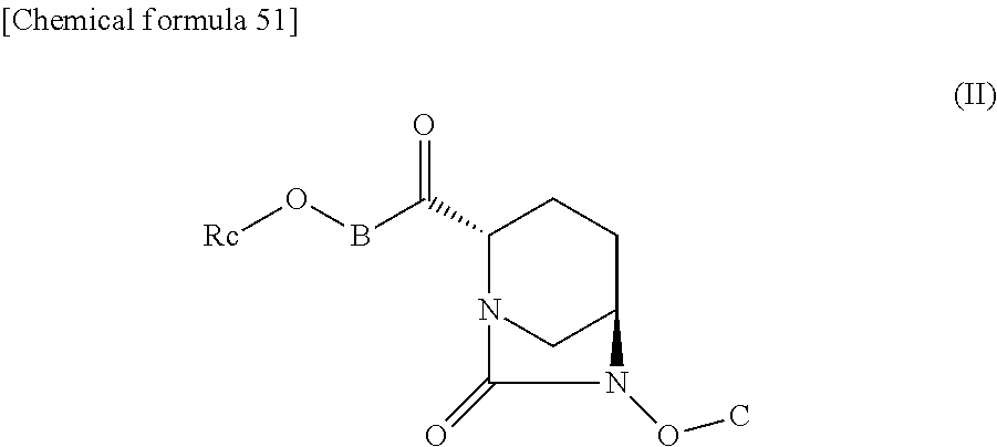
C1(C(=O)BO[Rc])N2CC(CC1)N(OC)C2=O
